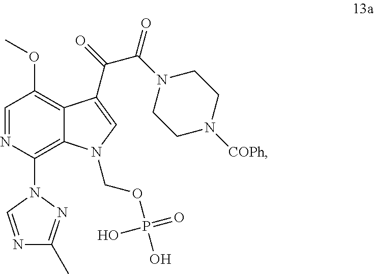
C12=C(N3C=NC(C)=N3)N=CC(OC)=C1C(C(=O)C(N1CCN([COPh])CC1)=O)=CN2COP(=O)(O)O
